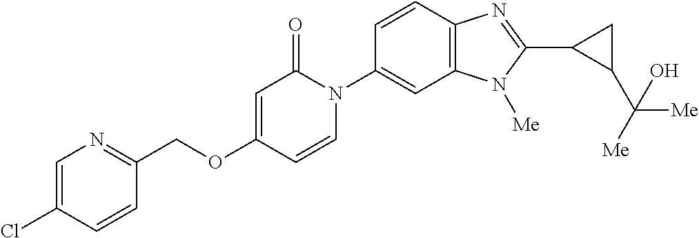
C(OC1=CC(=O)N(C2=CC3=C(C=C2)N=C(C2C(C([Me])([Me])O)C2)N3[Me])C=C1)C1=NC=C(Cl)C=C1
